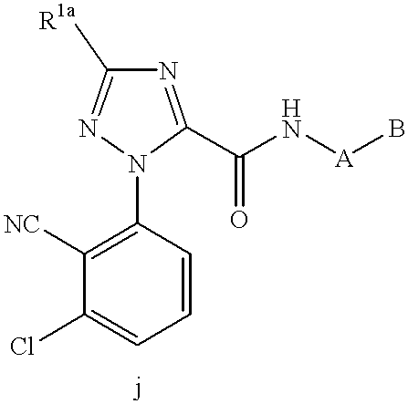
C1=CC(N2C(C(N[A]B)=O)=NC([R1a])=N2)=C([NC])C(Cl)=C1
